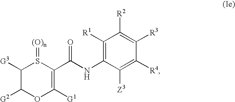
C1([G3])C([G2])OC([G1])=C(C(NC2=C([R1])C([R2])=C([R3])C([R4])=C2[Z3])=O)S1=[(O)n]
